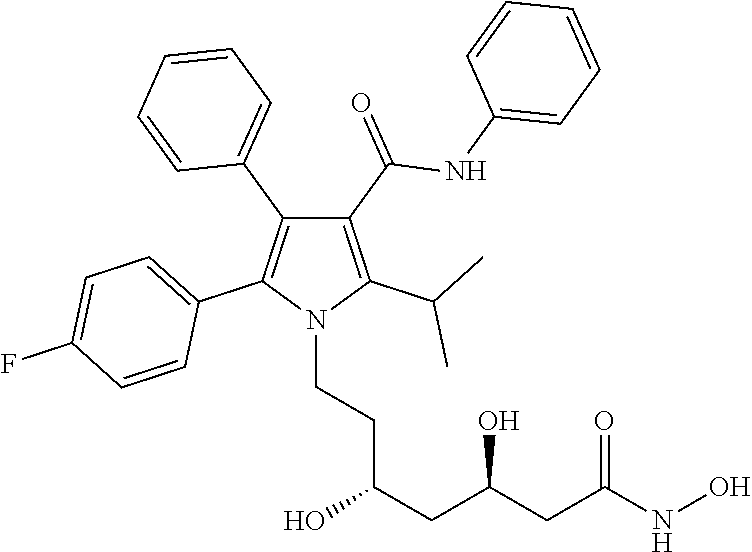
C1(C(=O)NC2=CC=CC=C2)=C(C(C)C)N(CCC(CC(CC(NO)=O)O)O)C(C2=CC=C(F)C=C2)=C1C1=CC=CC=C1
